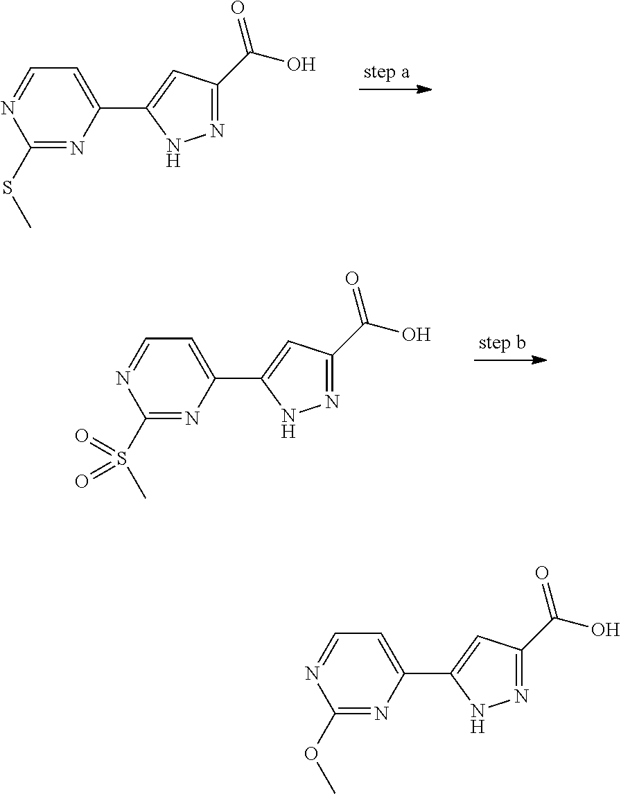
C1(SC)=NC(C2=CC(C(O)=O)=NN2)=CC=N1.C1(S(C)(=O)=O)=NC(C2=CC(C(O)=O)=NN2)=CC=N1.C1(OC)=NC(C2=CC(C(O)=O)=NN2)=CC=N1
